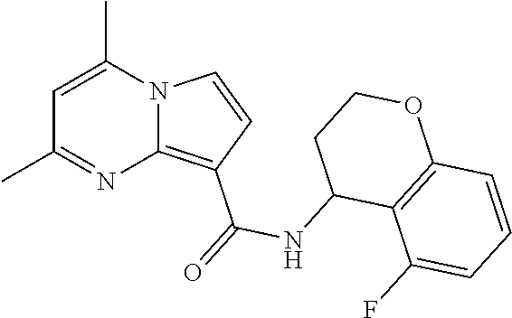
C1=C(C)N2C(=C(C(=O)NC3C4=C(OCC3)C=CC=C4F)C=C2)N=C1C
